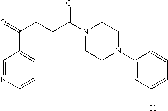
C1(N2CCN(C(CCC(=O)C3=CC=CN=C3)=O)CC2)=CC(Cl)=CC=C1C
